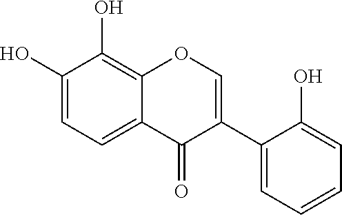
C1(O)=CC=C2C(=C1O)OC=C(C1=CC=CC=C1O)C2=O
